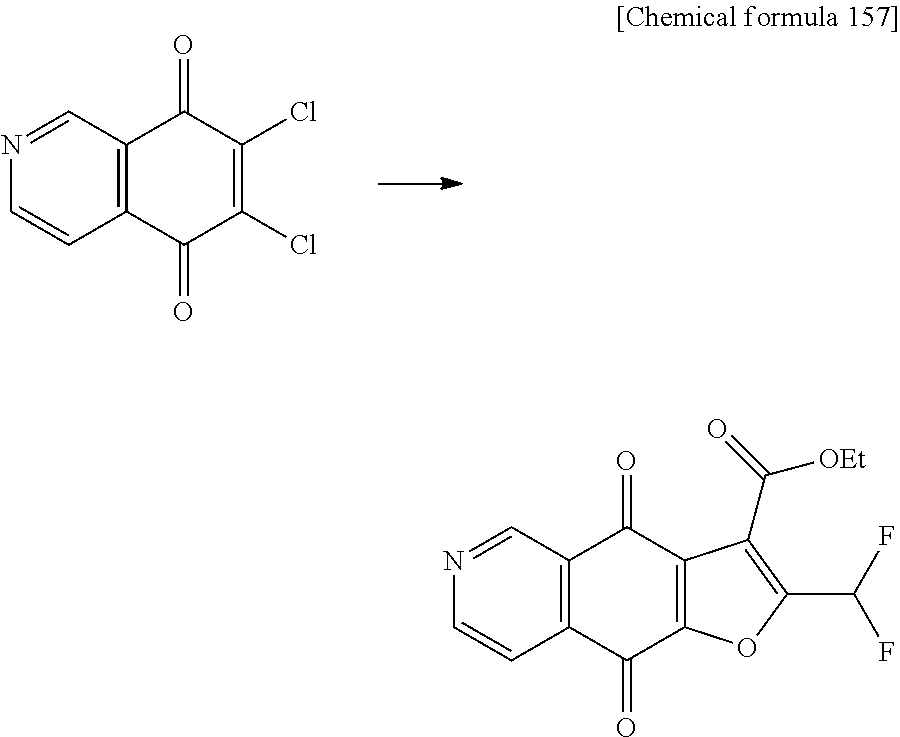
C12=C(C(=O)C(Cl)=C(Cl)C1=O)C=CN=C2.C12=C(C(=O)C3=C(C1=O)C(C(=O)[OEt])=C(C(F)F)O3)C=CN=C2
